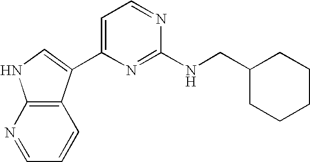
C1(NCC2CCCCC2)=NC(C2=CNC3=C2C=CC=N3)=CC=N1
